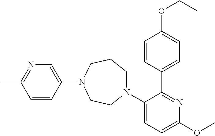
N1(C2=CC=C(OC)N=C2C2=CC=C(OCC)C=C2)CCCN(C2=CN=C(C)C=C2)CC1
